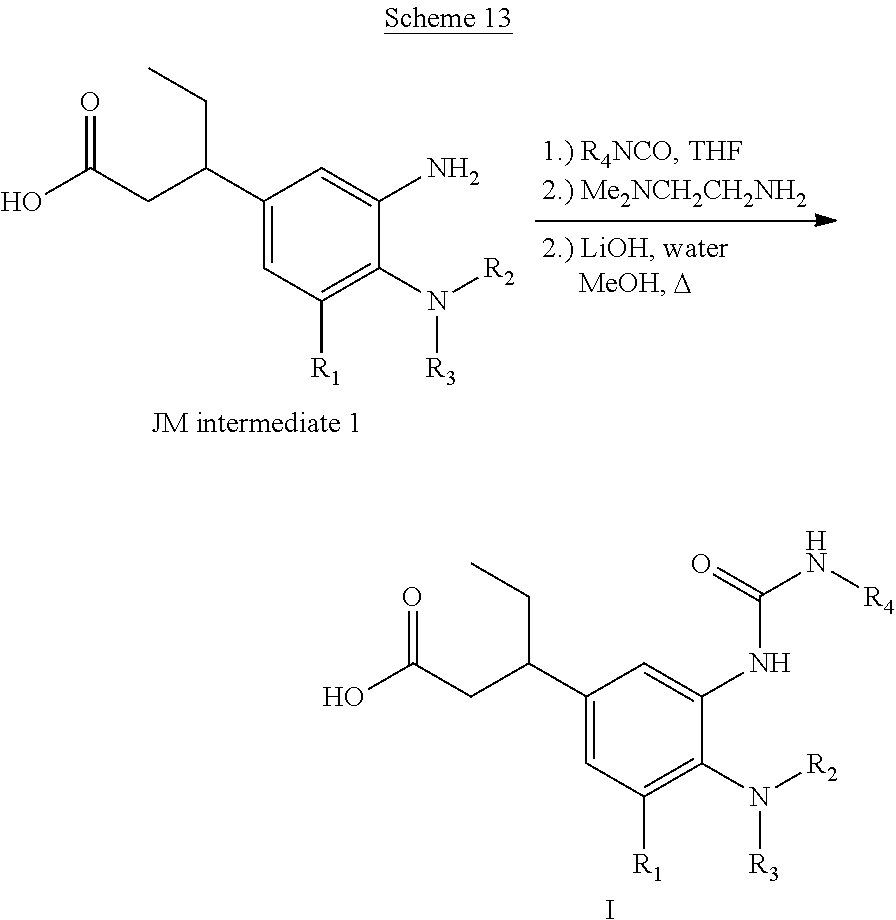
C1(C(CC(O)=O)CC)=CC([R1])=C(N([R2])[R3])C(N)=C1.C1(C(CC(O)=O)CC)=CC([R1])=C(N([R2])[R3])C(NC(N[R4])=O)=C1.I
